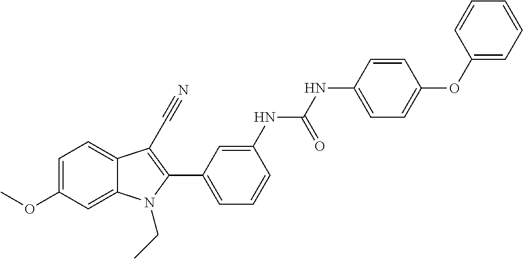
C1=C2C(=CC=C1OC)C(C#N)=C(C1=CC=CC(NC(NC3=CC=C(OC4=CC=CC=C4)C=C3)=O)=C1)N2CC
